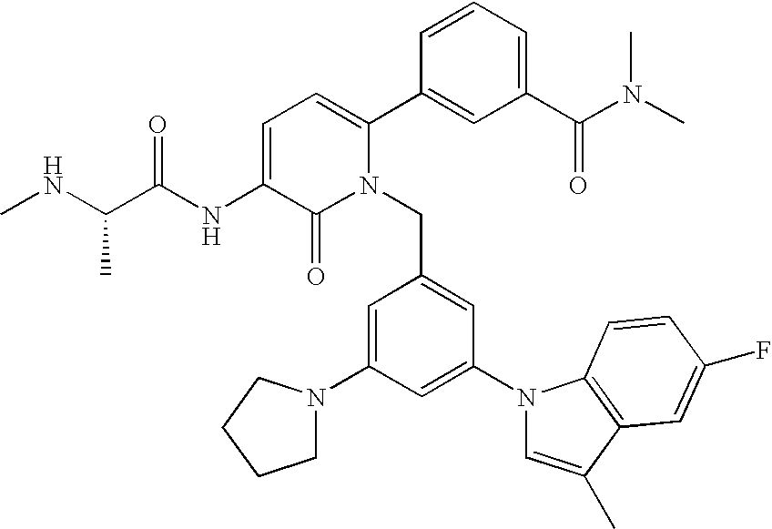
C1=C(NC(C(NC)C)=O)C(=O)N(CC2=CC(N3C=C(C)C4=C3C=CC(F)=C4)=CC(N3CCCC3)=C2)C(C2=CC(C(N(C)C)=O)=CC=C2)=C1
